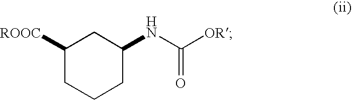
C1([ROOC])CCCC(NC([OR])=O)C1
